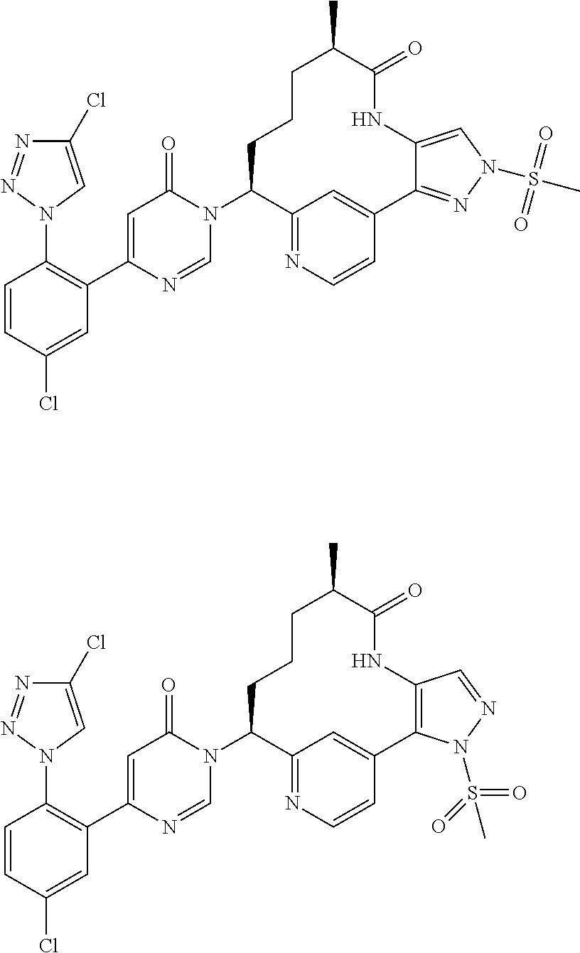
C1=CC(Cl)=CC(C2=CC(=O)N(C3CCCC(C)C(=O)NC4=CN(S(C)(=O)=O)N=C4C4=CC3=NC=C4)C=N2)=C1N1N=NC(Cl)=C1.C1=CC(Cl)=CC(C2=CC(=O)N(C3CCCC(C)C(=O)NC4=C(C5=CC3=NC=C5)N(S(=O)(C)=O)N=C4)C=N2)=C1N1N=NC(Cl)=C1
